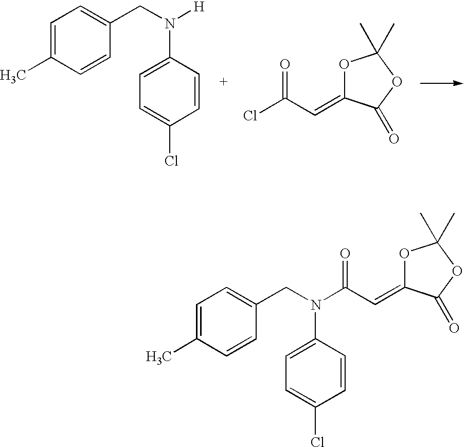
C1=C(C)C=CC(CN(C2=CC=C(Cl)C=C2)C(C=C2OC(C)(C)OC2=O)=O)=C1.C1=C(C)C=CC(CN(C2=CC=C(Cl)C=C2)[H])=C1.ClC(C=C1OC(C)(C)OC1=O)=O
